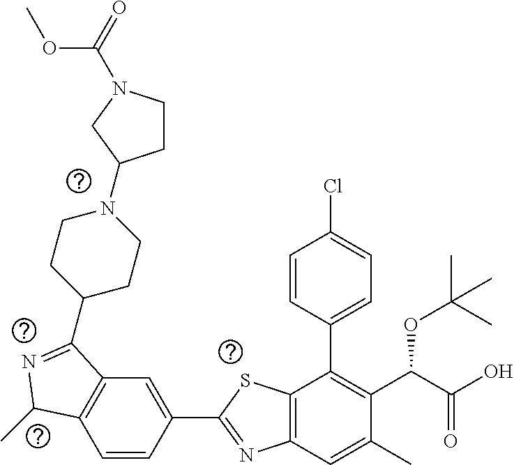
C1=CC(C2=NC3=C(S2)C(C2=CC=C(Cl)C=C2)=C(C(C(O)=O)OC(C)(C)C)C(C)=C3)=CC2=C1C(C)N=C2C1CCN(C2CCN(C(OC)=O)C2)CC1
